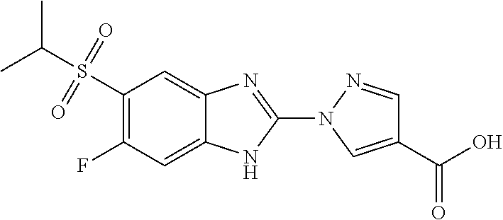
C12=CC(F)=C(S(C(C)C)(=O)=O)C=C1N=C(N1C=C(C(O)=O)C=N1)N2
